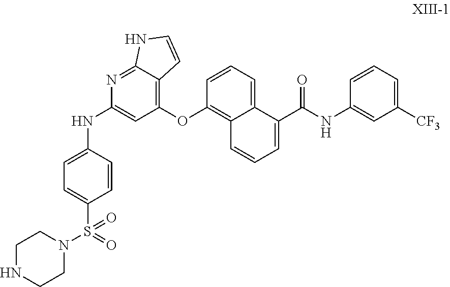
C1(OC2=C3C(=CC=C2)C(C(NC2=CC([CF3])=CC=C2)=O)=CC=C3)=C2C(=NC(NC3=CC=C(S(N4CCNCC4)(=O)=O)C=C3)=C1)NC=C2
